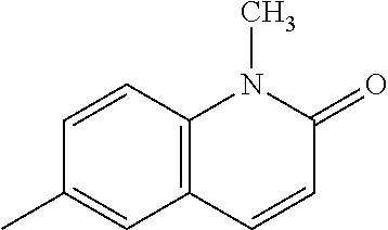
C12=C(C=CC(C)=C1)N(C)C(=O)C=C2
